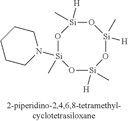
O1[Si](C)([H])O[Si](C)(N2CCCCC2)O[Si]([H])(C)O[Si]1(C)[H]
